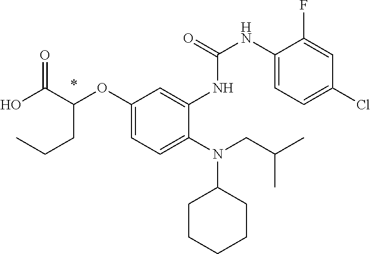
OC(C(CCC)OC1=CC=C(N(CC(C)C)C2CCCCC2)C(NC(NC2=CC=C(Cl)C=C2F)=O)=C1)=O
